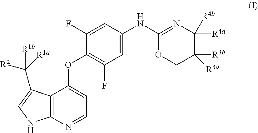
C12=C(N=CC=C1OC1=C(F)C=C(NC3=NC([R4a])([R4b])C([R3b])([R3a])CO3)C=C1F)NC=C2C([R2])([R1b])[R1a]
